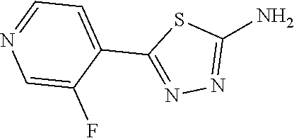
C1(N)=NN=C(C2=CC=NC=C2F)S1
